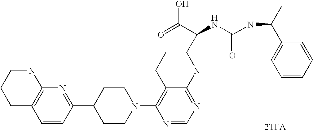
C1=CC(C2CCN(C3=C(CC)C(NCC(NC(NC(C)C4=CC=CC=C4)=O)C(=O)O)=NC=N3)CC2)=NC2=C1CCCN2.[2TFA]
